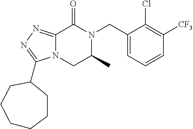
C12=NN=C(C3CCCCCC3)N1CC(C)N(CC1=CC=CC([CF3])=C1Cl)C2=O
